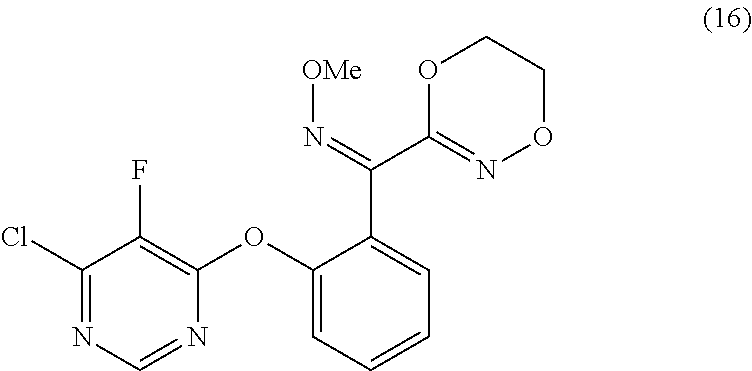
ClC1=NC=NC(OC2=CC=CC=C2C(C2=NOCCO2)=N[OMe])=C1F
